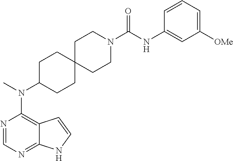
N1=CN=C2C(=C1N(C)C1CCC3(CC1)CCN(C(NC1=CC([OMe])=CC=C1)=O)CC3)C=CN2
